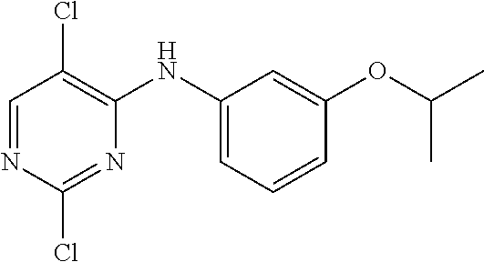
C1=NC(Cl)=NC(NC2=CC=CC(OC(C)C)=C2)=C1Cl
